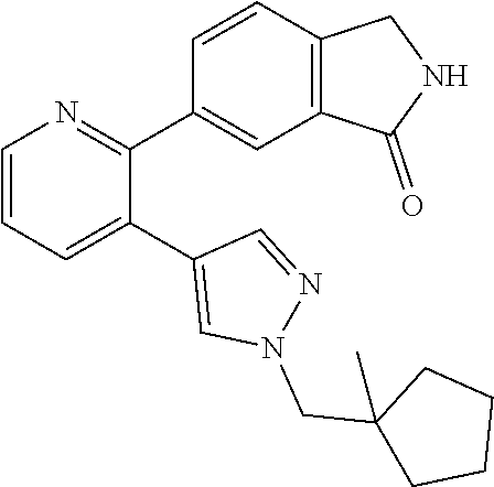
C1=CC=C(C2=CN(CC3(C)CCCC3)N=C2)C(C2=CC3=C(C=C2)CNC3=O)=N1
